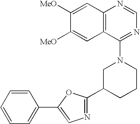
C12=C(C(N3CC(C4=NC=C(C5=CC=CC=C5)O4)CCC3)=NC=N1)C=C([MeO])C([MeO])=C2
